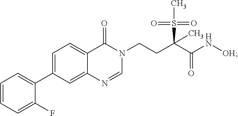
C1=NC2=CC(C3=CC=CC=C3F)=CC=C2C(=O)N1CCC(C(N[OH])=O)(S(=O)(=O)C)C
